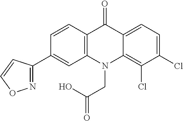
C12=C(N(CC(O)=O)C3=C(Cl)C(Cl)=CC=C3C1=O)C=C(C1=NOC=C1)C=C2
